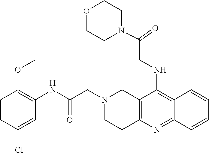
C1=CC(Cl)=CC(NC(CN2CC3=C(CC2)N=C2C(=C3NCC(=O)N3CCOCC3)C=CC=C2)=O)=C1OC
